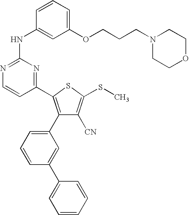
C1=CC(NC2=NC=CC(C3=C(C4=CC=CC(C5=CC=CC=C5)=C4)C([CN])=C(SC)S3)=N2)=CC(OCCCN2CCOCC2)=C1
